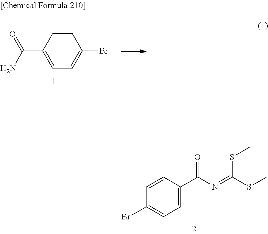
C1=CC(C(N)=O)=CC=C1Br.C1=C(C(N=C(SC)SC)=O)C=CC(Br)=C1
